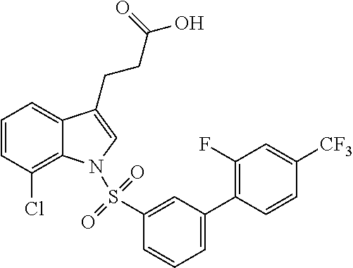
C1=CC(Cl)=C2C(=C1)C(CCC(O)=O)=CN2S(C1=CC(C2=C(F)C=C([CF3])C=C2)=CC=C1)(=O)=O
